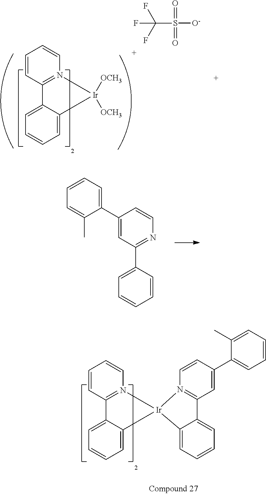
O=S(=O)([O-])C(F)(F)F.C1=CN2=C(C=C1)C1=CC=CC=C1[Ir]2([OCH3])[OCH3].C1=CN=C(C2=CC=CC=C2)C=C1C1=CC=CC=C1C.C1=CN2=C(C=C1)C1=CC=CC=C1[Ir]21N2=C(C=C(C3=CC=CC=C3C)C=C2)C2=CC=CC=C12
